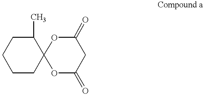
C1CCC2(C(C)C1)OC(=O)CC(=O)O2
